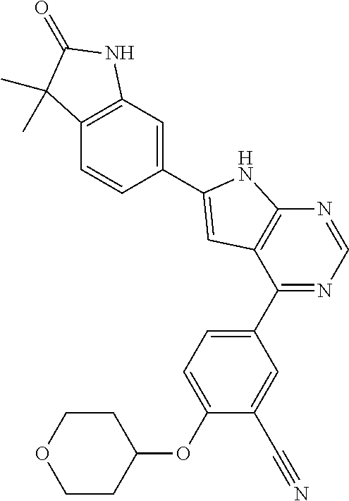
C12=C(C(C3=CC=C(OC4CCOCC4)C(C#N)=C3)=NC=N1)C=C(C1=CC3=C(C=C1)C(C)(C)C(=O)N3)N2
